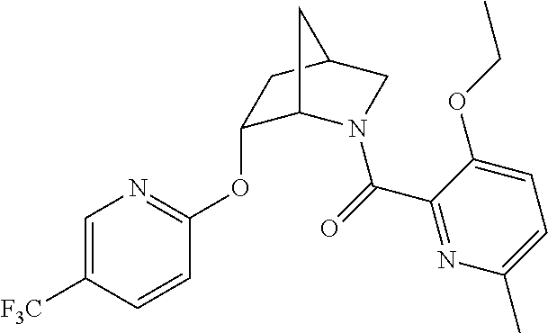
C1(C(=O)N2C3C(OC4=NC=C([F3C])C=C4)CC(C2)C3)=NC(C)=CC=C1OCC
